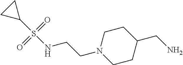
N1(CCNS(C2CC2)(=O)=O)CCC(CN)CC1
